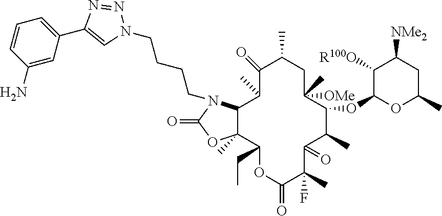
C1(N)=CC(C2=CN(CCCCN3C4C(C)(OC3=O)C(CC)OC(=O)C(C)(F)C(=O)C(C)C(OC3OC(C)CC([NMe2])C3[R100O])C([OMe])(C)CC(C)C(=O)C4C)N=N2)=CC=C1
